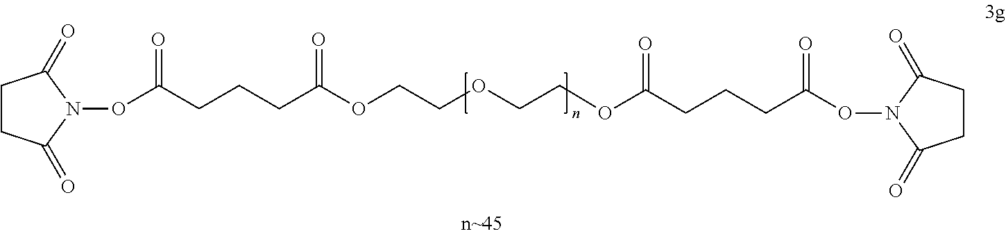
C1CC(=O)N(OC(=O)CCCC(=O)OCCOCCOC(=O)CCCC(=O)ON2C(=O)CCC2=O)C1=O
